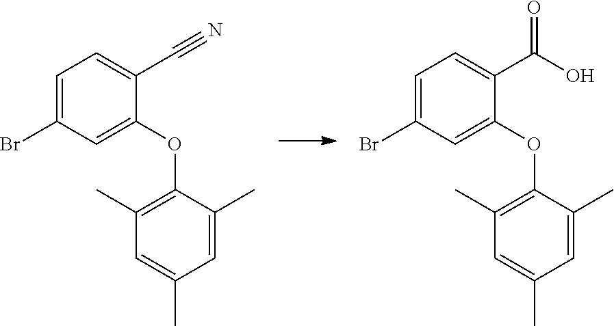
C1(C(O)=O)=CC=C(Br)C=C1OC1=C(C)C=C(C)C=C1C.C1(C#N)=CC=C(Br)C=C1OC1=C(C)C=C(C)C=C1C
